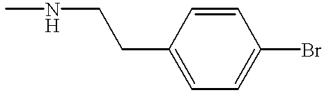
CNCCC1=CC=C(Br)C=C1
